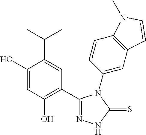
C1(C2=C(O)C=C(O)C(C(C)C)=C2)=NNC(=S)N1C1=CC2=C(C=C1)N(C)C=C2
